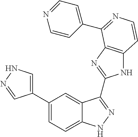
C1(C2=CNN=C2)=CC=C2C(=C1)C(C1=NC3=C(N1)C=CN=C3C1=CC=NC=C1)=NN2
